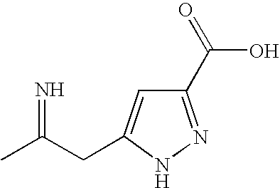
C1(C(=O)O)=NNC(CC(C)=N)=C1
